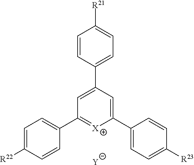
C1=CC(C2=CC(C3=CC=C([R22])C=C3)=[X]C(C3=CC=C([R23])C=C3)=C2)=CC=C1[R21].[Y]
